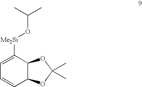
C12C(OC(C)(C)O1)C([Me2Si]OC(C)C)=CC=C2
